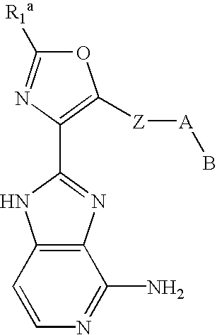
O1C([R1a])=NC(C2=NC3=C(N2)C=CN=C3N)=C1[Z][A]B
